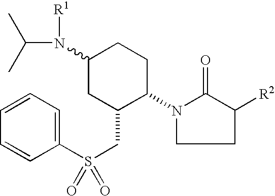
N1(C2CCC(N([R1])C(C)C)CC2CS(=O)(C2=CC=CC=C2)=O)CCC([R2])C1=O
